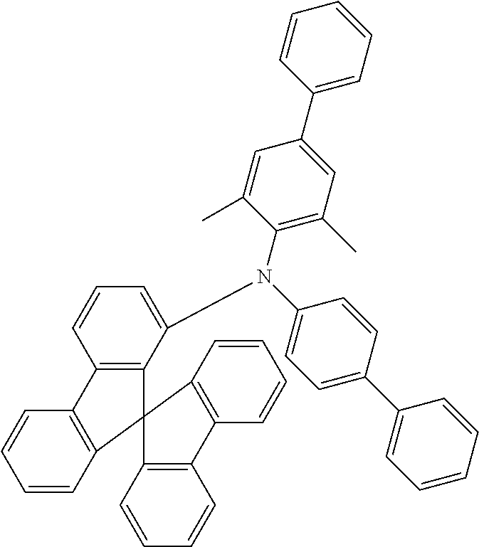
C1=CC2=C(C=C1)C1=C(C(N(C3=CC=C(C4=CC=CC=C4)C=C3)C3=C(C)C=C(C4=CC=CC=C4)C=C3C)=CC=C1)C21C2=C(C=CC=C2)C2=C1C=CC=C2
